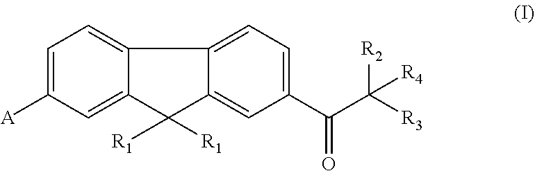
C1=C([A])C=C2C(=C1)C1=CC=C(C(C([R4])([R2])[R3])=O)C=C1C2([R1])[R1]
